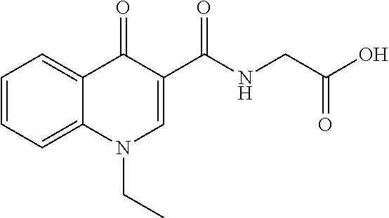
C1=CC=C2C(=C1)C(=O)C(C(NCC(O)=O)=O)=CN2CC
